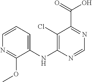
C1(Cl)=C(NC2=CC=CN=C2OC)N=CN=C1C(=O)O
